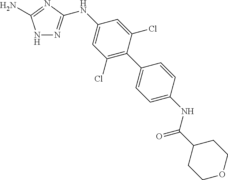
N1N=C(NC2=CC(Cl)=C(C3=CC=C(NC(C4CCOCC4)=O)C=C3)C(Cl)=C2)N=C1N
